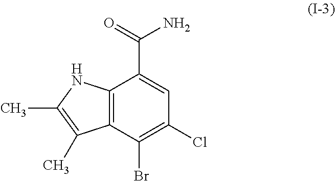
C12=C(C(Br)=C(Cl)C=C1C(=O)N)C(C)=C(C)N2
